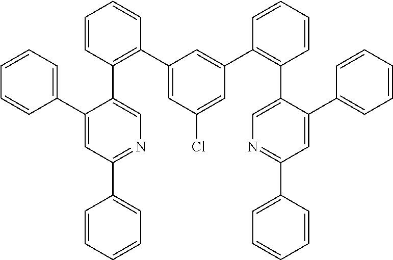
C1(C2=C(C3=CN=C(C4=CC=CC=C4)C=C3C3=CC=CC=C3)C=CC=C2)=CC(Cl)=CC(C2=C(C3=CN=C(C4=CC=CC=C4)C=C3C3=CC=CC=C3)C=CC=C2)=C1
